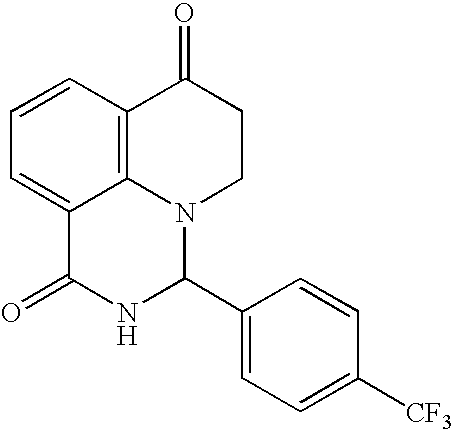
C1=CC2=C3C(=C1)C(=O)NC(C1=CC=C([CF3])C=C1)N3CCC2=O
